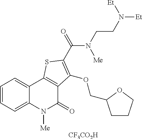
[CF3CO2H].C1=CC=C2C(=C1)C1=C(C(=O)N2[Me])C(OCC2CCCO2)=C(C(=O)N(CCN([Et])[Et])[Me])S1
